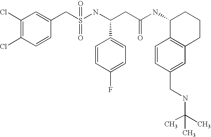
C(C(NC1C2=C(CCC1)C=C(CNC(C)(C)C)C=C2)=O)C(NS(=O)(=O)CC1=CC(Cl)=C(Cl)C=C1)C1=CC=C(F)C=C1
